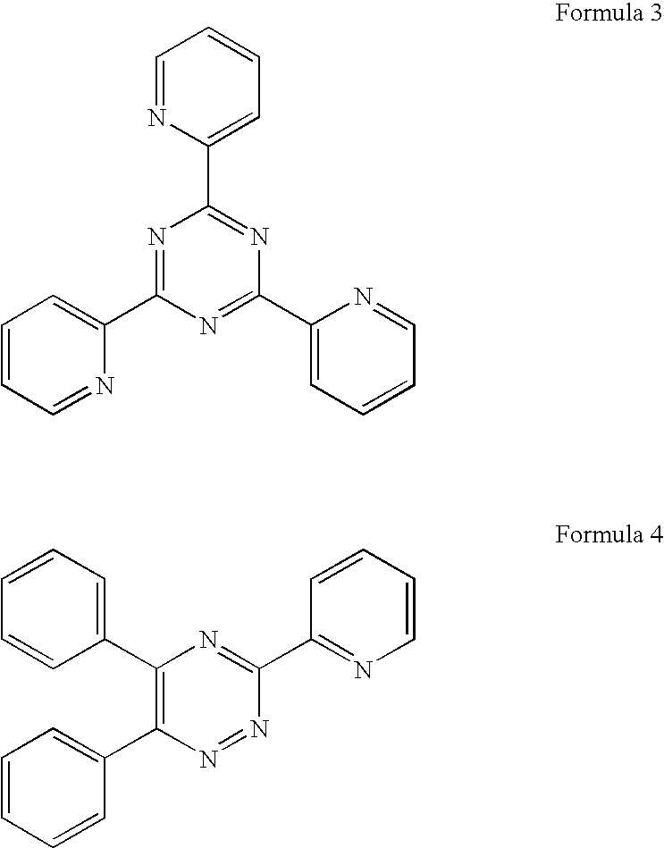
C1=NC(C2=NC(C3=CC=CC=N3)=NC(C3=CC=CC=N3)=N2)=CC=C1.C1=CC=C(C2=C(C3=CC=CC=C3)N=NC(C3=NC=CC=C3)=N2)C=C1
